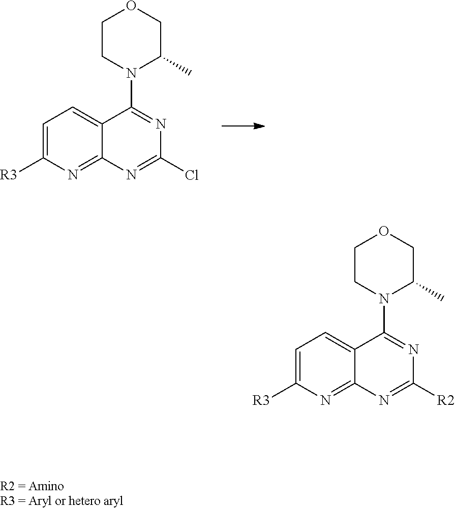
C1CN(C2=NC(Cl)=NC3=NC([R3])=CC=C23)C(C)CO1.C1CN(C2=NC([R2])=NC3=NC([R3])=CC=C23)C(C)CO1
